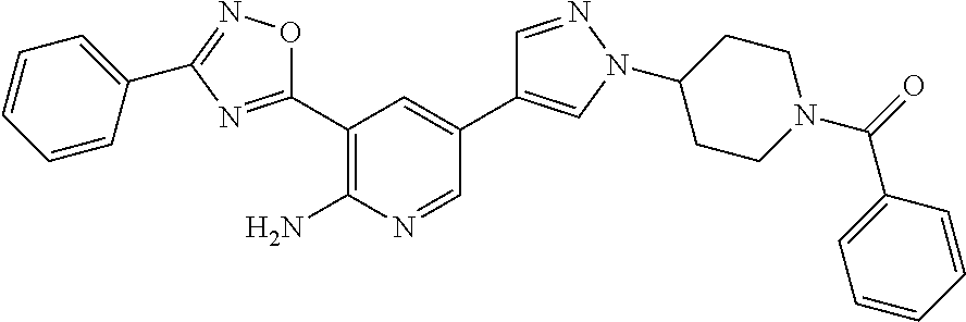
C1(C2=NC(C3=CC=CC=C3)=NO2)=C(N)N=CC(C2=CN(C3CCN(C(=O)C4=CC=CC=C4)CC3)N=C2)=C1
